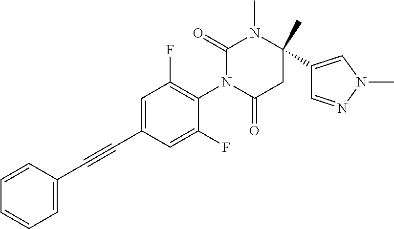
C1=CC=CC=C1C#CC1=CC(F)=C(N2C(=O)CC(C)(C3=CN(C)N=C3)N(C)C2=O)C(F)=C1
